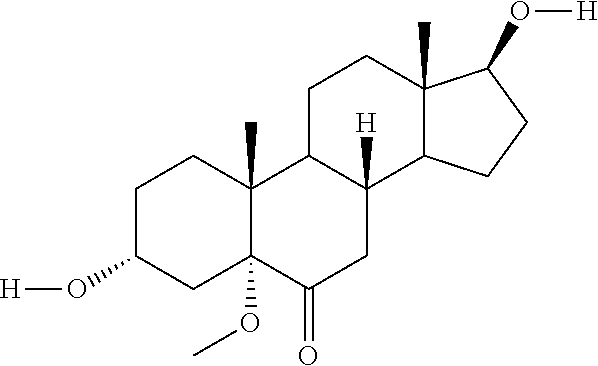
C1C(O[H])CC2(OC)C(C)(C1)C1C([H])(CC2=O)C2C(C)(CC1)C(O[H])CC2
